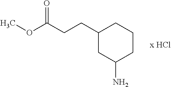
C1(CCC(OC)=O)CC(N)CCC1
